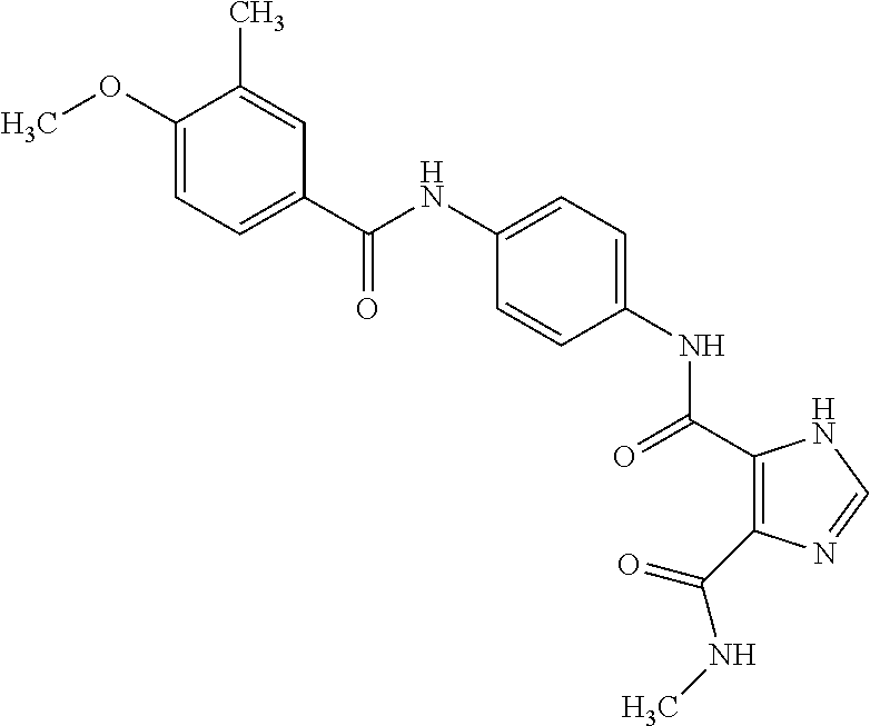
C(NC1=CC=C(NC(=O)C2=C(C(NC)=O)N=CN2)C=C1)(=O)C1=CC=C(OC)C(C)=C1
